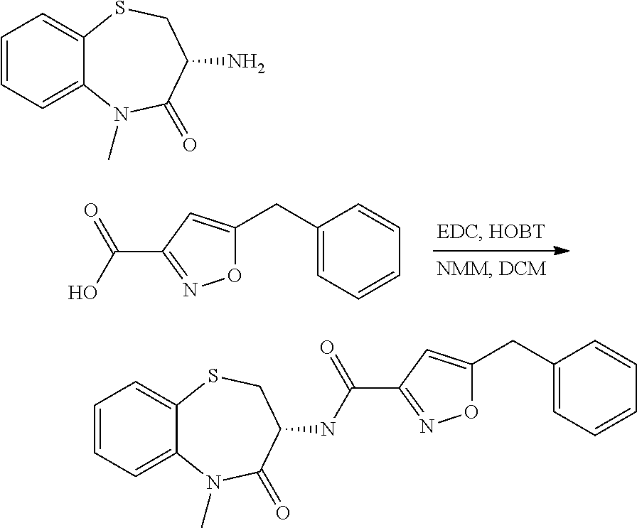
O1C(CC2=CC=CC=C2)=CC(C(=O)O)=N1.C1=CC=C2C(=C1)SCC(N)C(=O)N2C.O1C(CC2=CC=CC=C2)=CC(C(=O)NC2C(=O)N(C)C3=CC=CC=C3SC2)=N1
